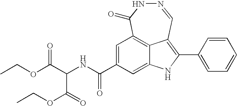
C12=CC(C(NC(C(OCC)=O)C(OCC)=O)=O)=CC3=C1C(=C(C1=CC=CC=C1)N2)C=NNC3=O
